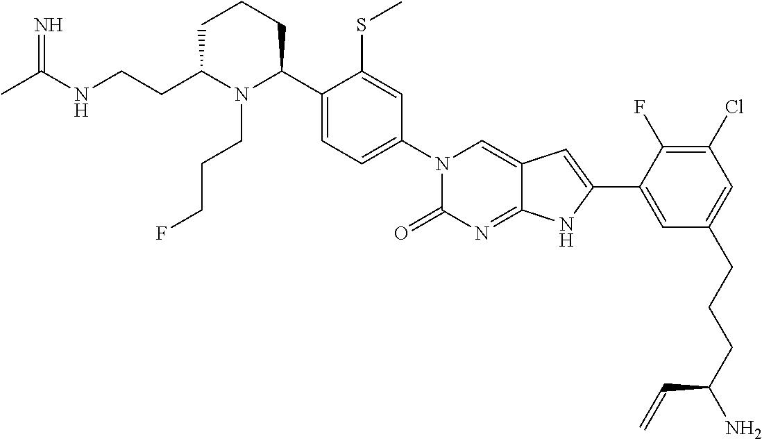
C1C(CCNC(C)=N)N(CCCF)C(C2=CC=C(N3C(=O)N=C4C(=C3)C=C(C3=CC(CCCC(N)C=C)=CC(Cl)=C3F)N4)C=C2SC)CC1
